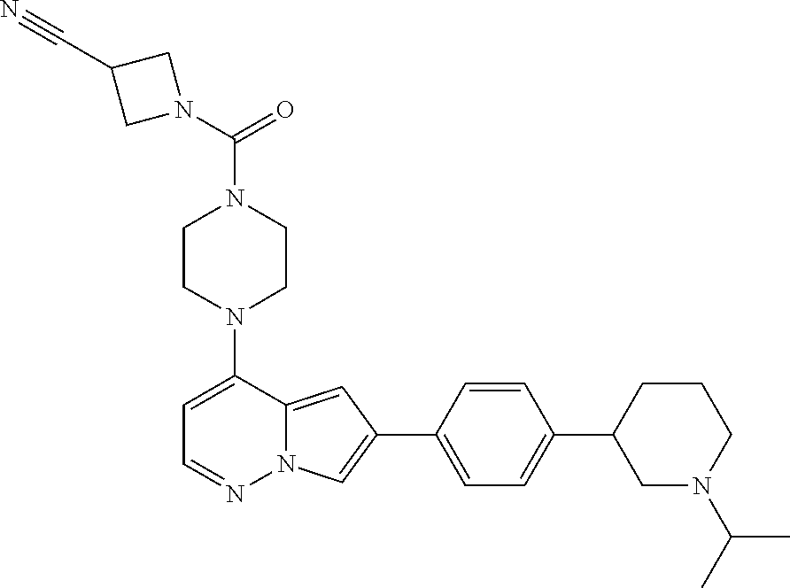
N1(C2=CC=NN3C2=CC(C2=CC=C(C4CN(C(C)C)CCC4)C=C2)=C3)CCN(C(=O)N2CC(C#N)C2)CC1
